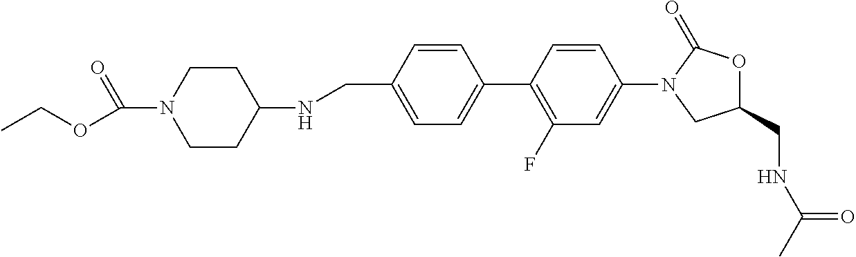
C1(CNC2CCN(C(OCC)=O)CC2)=CC=C(C2=C(F)C=C(N3CC(CNC(C)=O)OC3=O)C=C2)C=C1
